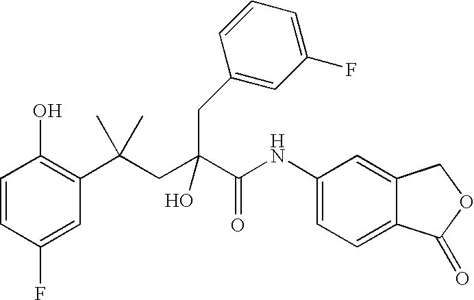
C1=CC(F)=CC(C(CC(C(NC2=CC=C3C(=C2)COC3=O)=O)(O)CC2=CC(F)=CC=C2)(C)C)=C1O
